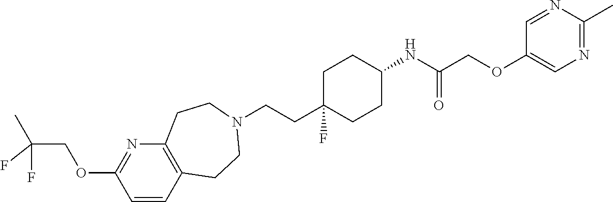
C1C(CCN2CCC3=C(CC2)C=CC(OCC(C)(F)F)=N3)(F)CCC(NC(COC2=CN=C(C)N=C2)=O)C1
